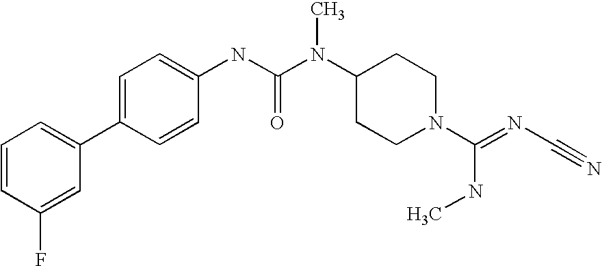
C1=CC(F)=CC(C2=CC=C(NC(N(C3CCN(C(=NC#N)NC)CC3)C)=O)C=C2)=C1
